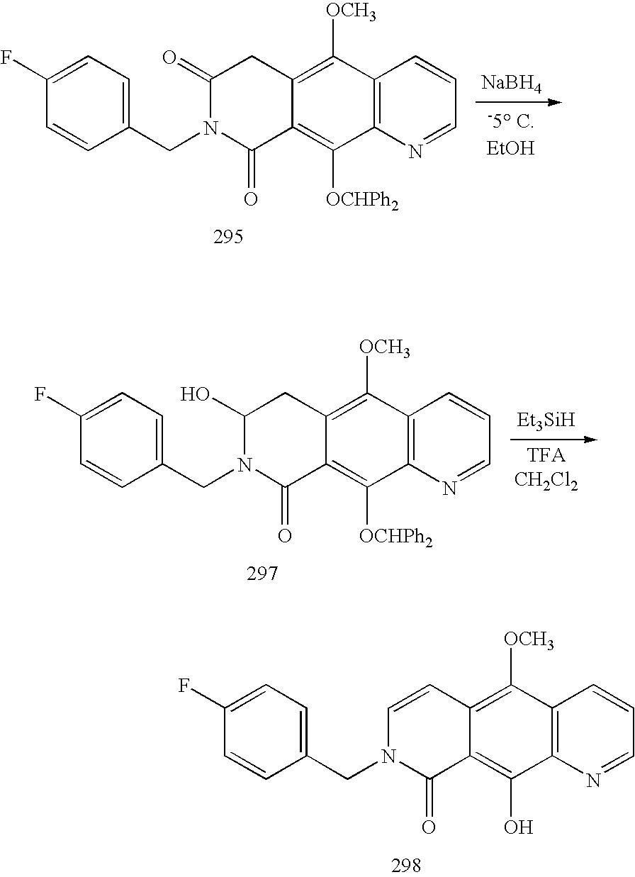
C1=CC2=C([OCH3])C3=C(C(O)=C2C(=O)N1CC1=CC=C(F)C=C1)N=CC=C3.C1(=O)N(CC2=CC=C(F)C=C2)C(=O)C2=C([OCHPh2])C3=C(C([OCH3])=C2C1)C=CC=N3.[NaBH4].C1(O)N(CC2=CC=C(F)C=C2)C(=O)C2=C([OCHPh2])C3=C(C([OCH3])=C2C1)C=CC=N3.[Et3SiH]
